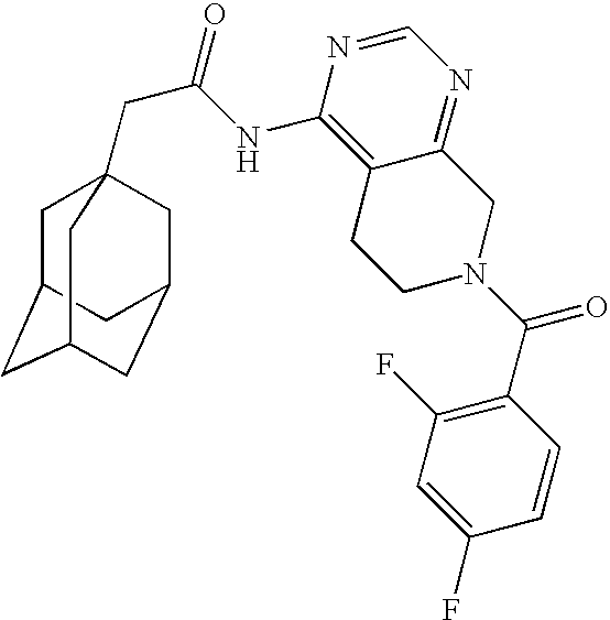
C1C2CC3CC(CC1(CC(=O)NC1=C4C(=NC=N1)CN(C(C1=C(F)C=C(F)C=C1)=O)CC4)C3)C2
